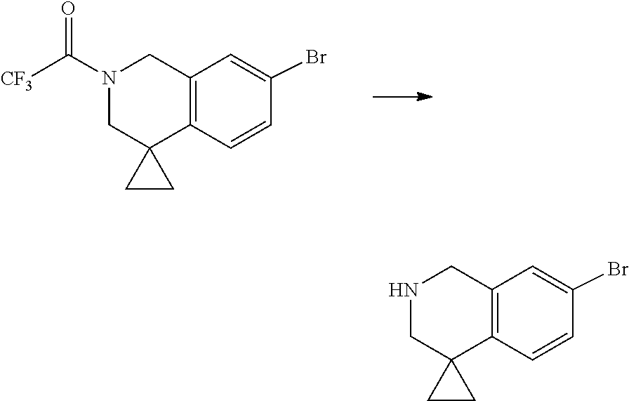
C1=C(Br)C=CC2=C1CN(C(=O)[CF3])CC21CC1.C1=C(Br)C=CC2=C1CNCC21CC1
